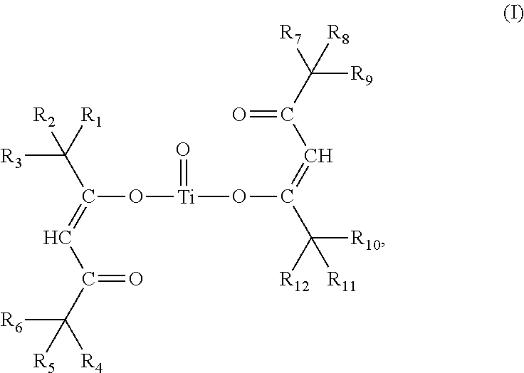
C(O[Ti](OC(C([R12])([R10])[R11])=CC(C([R7])([R9])[R8])=O)=O)(C([R1])([R3])[R2])=CC(C([R4])([R6])[R5])=O
